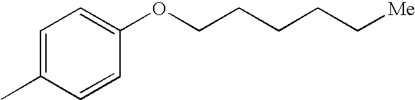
C1=C(C)C=CC(OCCCCC[Me])=C1
